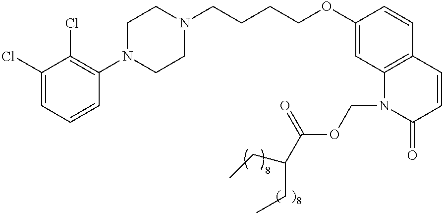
C1(Cl)=CC=CC(N2CCN(CCCCOC3=CC4=C(C=C3)C=CC(=O)N4COC(=O)C(CC)CC)CC2)=C1Cl
